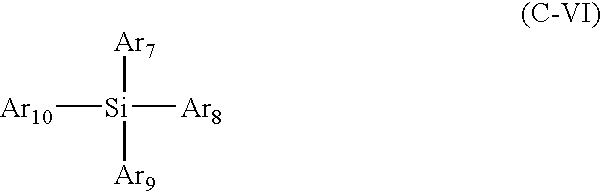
[Ar10][Si]([Ar8])([Ar7])[Ar9]
